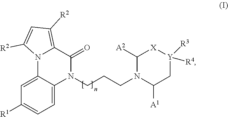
C1([R1])=CC=C2C(=C1)N1C(=C([R2])C=C1[R2])C(=O)N2CCCN1C([A1])C[Y]([R3])([R4])[X]C1[A2]
